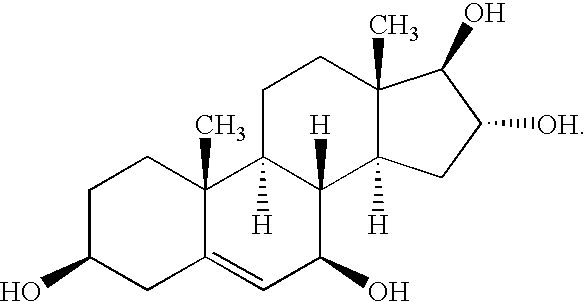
C1C(O)CC2=CC(O)C3([H])C([H])(C2(C)C1)CCC1(C)C3([H])CC([OH])C1O
